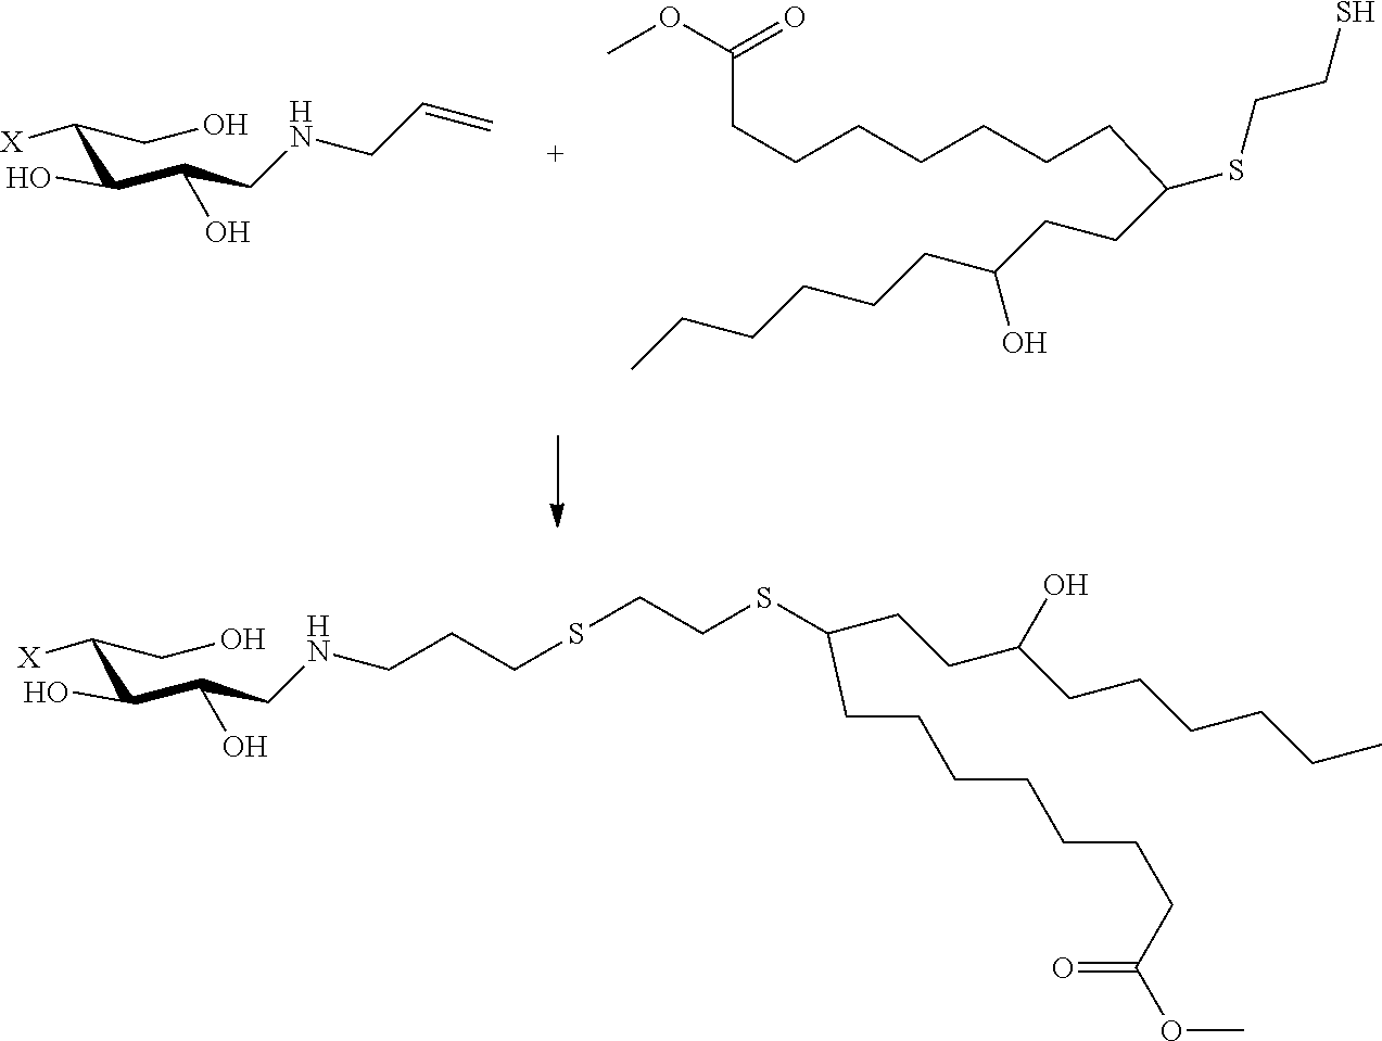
[X]C(CO)C(C(O)CNCC=C)O.S(C(CCC(CCCCCC)O)CCCCCCCC(=O)OC)CCS.[X]C(CO)C(C(O)CNCCCSCCSC(CCC(CCCCCC)O)CCCCCCCC(=O)OC)O
